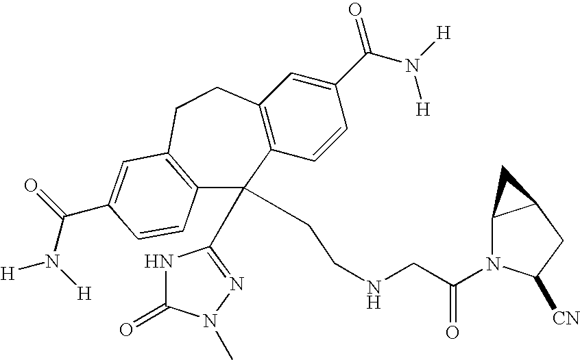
C12=C(C=CC(C(N([H])[H])=O)=C1)C(C1=NN(C)C(=O)N1)(CCNCC(N1C3C(CC1[CN])C3)=O)C1=C(CC2)C=C(C(N([H])[H])=O)C=C1
